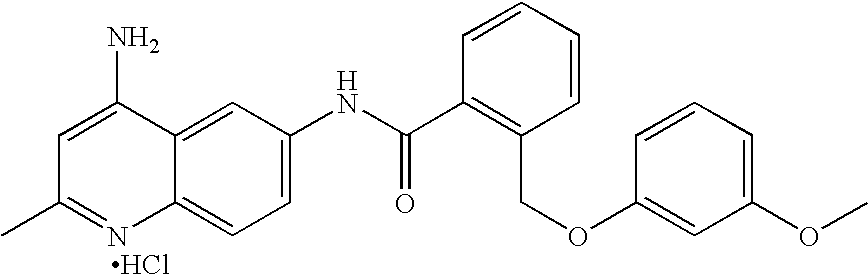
CC1=NC2=CC=C(NC(C3=C(COC4=CC(OC)=CC=C4)C=CC=C3)=O)C=C2C(N)=C1.Cl
